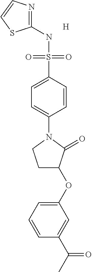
C1(NS(C2=CC=C(N3CCC(OC4=CC=CC(C(=O)C)=C4)C3=O)C=C2)(=O)=O)=NC=CS1.[H]
